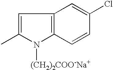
C1=C(C)N([(CH2)2COO-Na+])C2=C1C=C(Cl)C=C2
